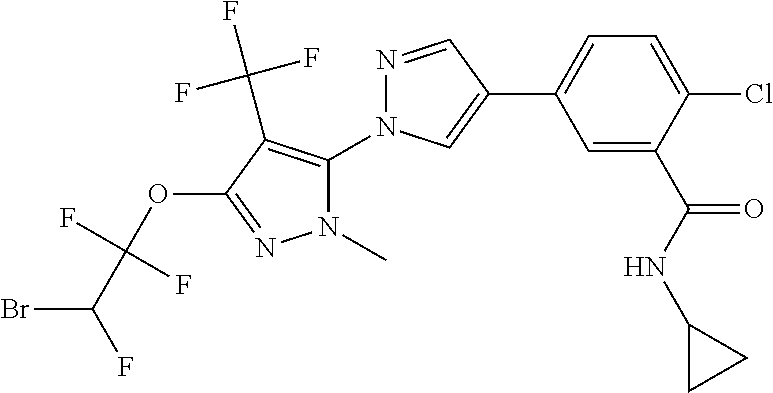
C1=C(C(NC2CC2)=O)C(Cl)=CC=C1C1=CN(C2=C(C(F)(F)F)C(OC(C(F)Br)(F)F)=NN2C)N=C1
